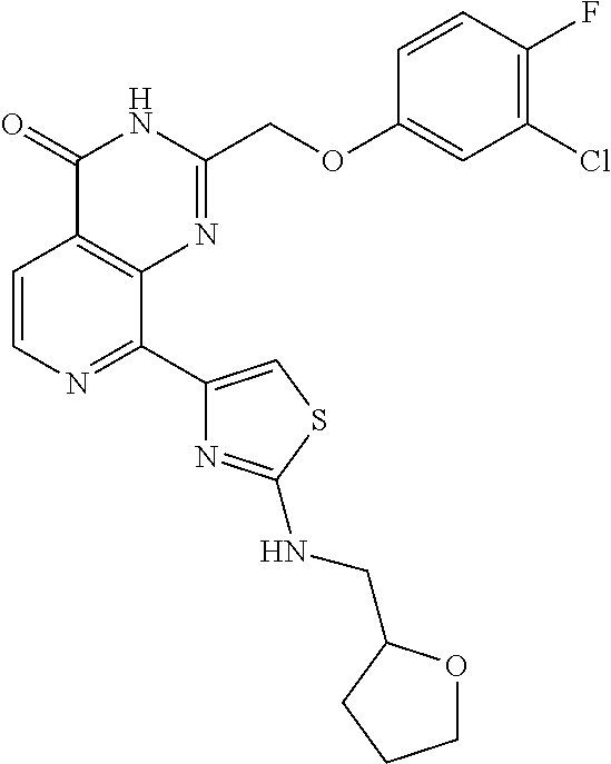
C1=CN=C(C2=CSC(NCC3OCCC3)=N2)C2=C1C(=O)NC(COC1=CC(Cl)=C(F)C=C1)=N2
